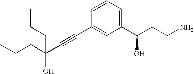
C(C(C#CC1=CC(C(CCN)O)=CC=C1)(O)CCC)CC
